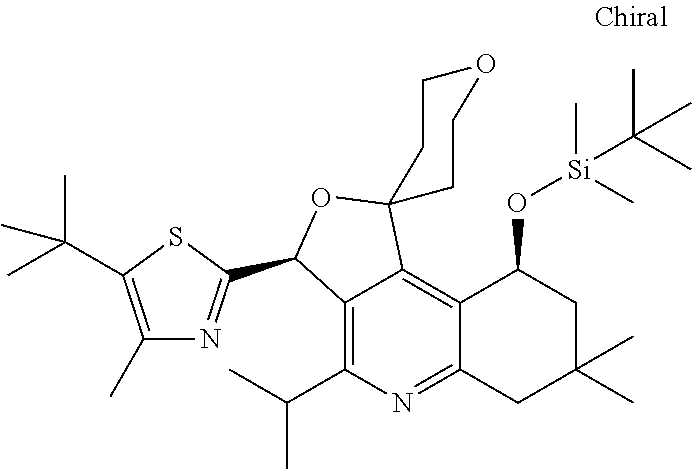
C12=C(C(C)C)N=C3C(=C1C1(OC2C2=NC(C)=C(C(C)(C)C)S2)CCOCC1)C(O[Si](C(C)(C)C)(C)C)CC(C)(C)C3
